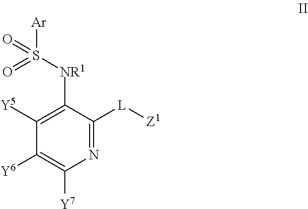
N1=C([L][Z1])C([NR1]S([Ar])(=O)=O)=C([Y5])C([Y6])=C1[Y7]
